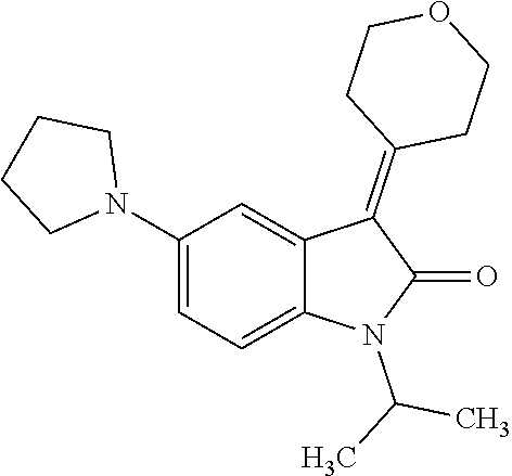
CC(N1C(=O)C(=C2CCOCC2)C2=CC(N3CCCC3)=CC=C12)C
